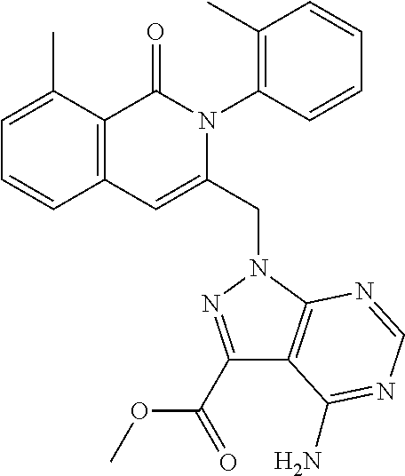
C1=C(C)C2=C(C=C1)C=C(CN1C3=C(C(C(OC)=O)=N1)C(N)=NC=N3)N(C1=C(C)C=CC=C1)C2=O
